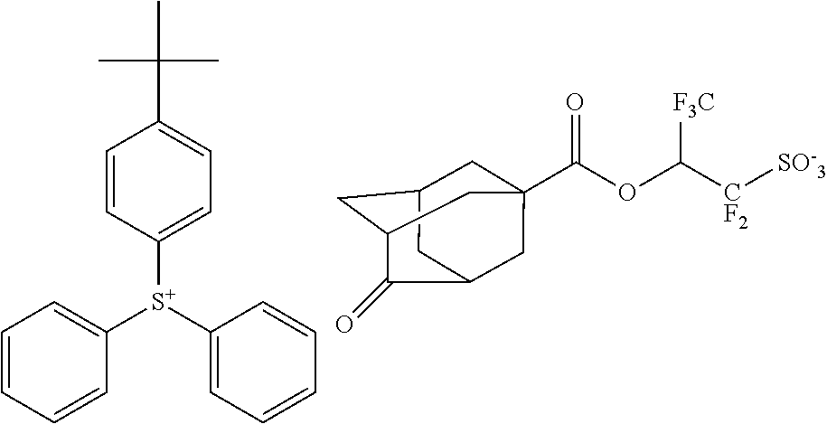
C1=CC([S+](C2=CC=CC=C2)C2=CC=CC=C2)=CC=C1C(C)(C)C.C1C2CC3C(=O)C(CC1(C(OC([CF2][SO-3])[F3C])=O)C3)C2
